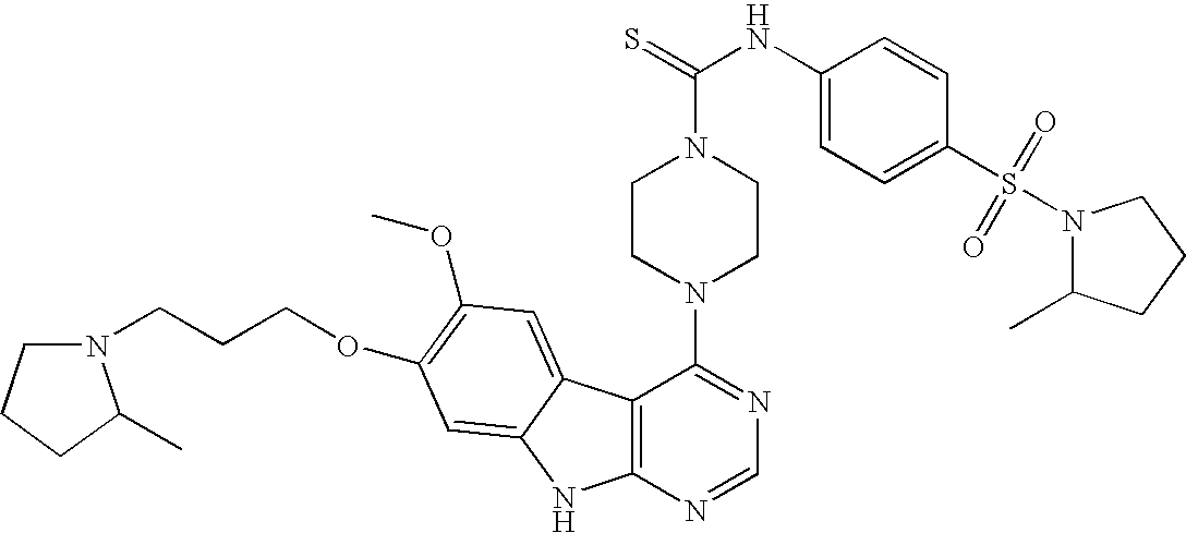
C12=C(N=CN=C1N1CCN(C(=S)NC3=CC=C(S(=O)(=O)N4C(C)CCC4)C=C3)CC1)NC1=CC(OCCCN3CCCC3C)=C(OC)C=C21
